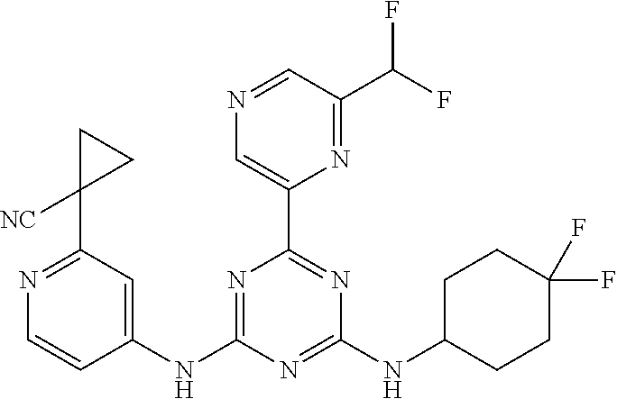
C1(NC2=NC(C3=CN=CC(C(F)F)=N3)=NC(NC3CCC(F)(F)CC3)=N2)=CC(C2([NC])CC2)=NC=C1
